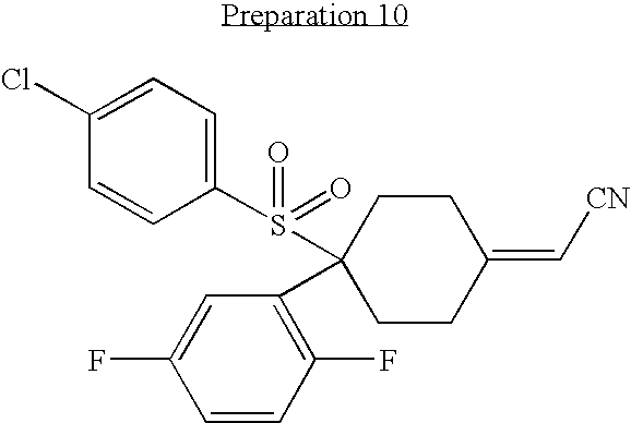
C1(Cl)=CC=C(S(=O)(=O)C2(C3=C(F)C=CC(F)=C3)CCC(=C[CN])CC2)C=C1
